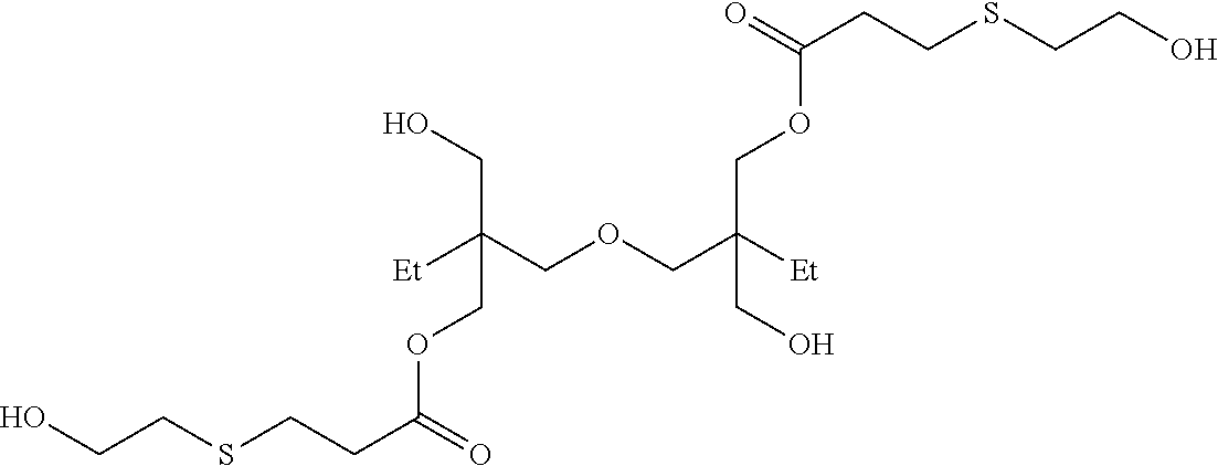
C(COCC([Et])(COC(CCSCCO)=O)CO)([Et])(CO)COC(CCSCCO)=O
